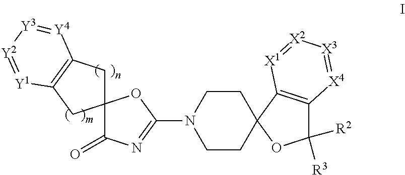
C12(CC3=C(C1)[Y1]=[Y2][Y3]=[Y4]3)C(=O)N=C(N1CCC3(CC1)OC([R2])([R3])C1=C3[X1]=[X2][X3]=[X4]1)O2
